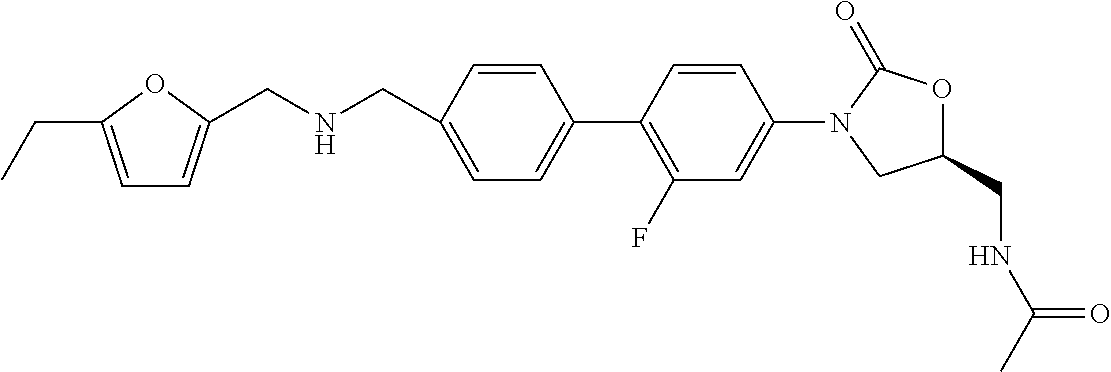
C1(CNCC2=CC=C(CC)O2)=CC=C(C2=C(F)C=C(N3CC(CNC(C)=O)OC3=O)C=C2)C=C1
